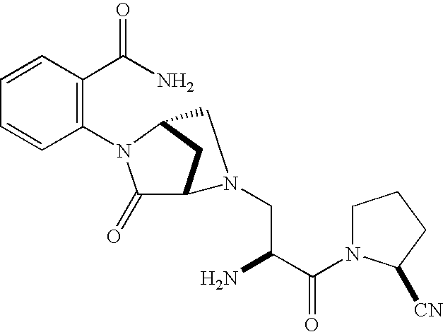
C1(=O)C2CC(N1C1=C(C(N)=O)C=CC=C1)CN2CC(C(N1CCCC1[CN])=O)N
